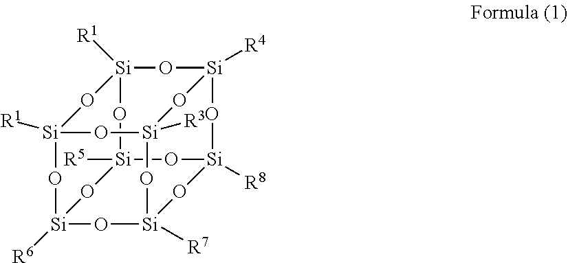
[Si]12([R1])O[Si]3([R6])O[Si]4([R7])O[Si]([R3])(O1)O[Si]1([R4])O[Si]([R1])(O2)O[Si]([R5])(O3)O[Si]([R8])(O4)O1
